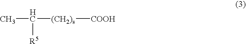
CC([(CH2)s][COOH])[R5]
